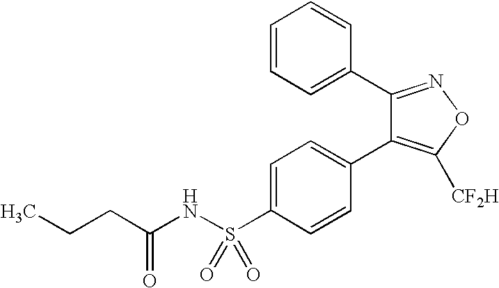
C1=C(S(NC(CCC)=O)(=O)=O)C=CC(C2=C([CF2H])ON=C2C2=CC=CC=C2)=C1
